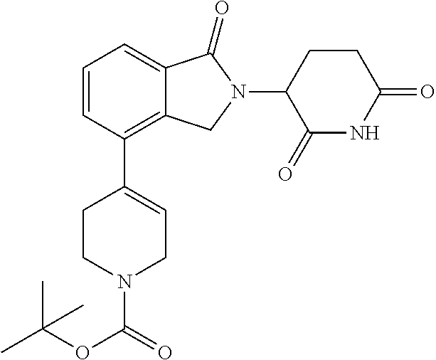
C12=C(C3=CCN(C(OC(C)(C)C)=O)CC3)C=CC=C1C(=O)N(C1C(=O)NC(=O)CC1)C2
